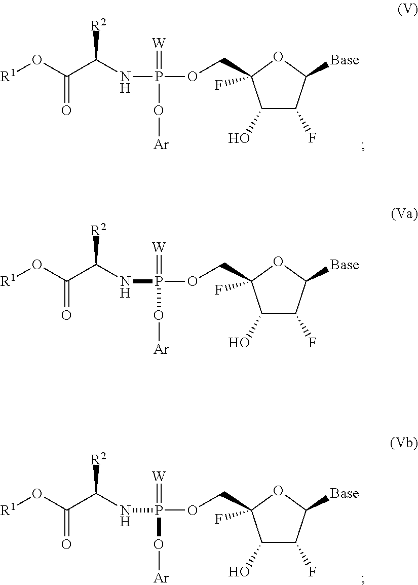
[R1]OC(C(NP(=[W])(OCC1(F)C(O)C(F)C([Base])O1)O[Ar])[R2])=O.[R1]OC(C(NP(=[W])(OCC1(F)C(O)C(F)C([Base])O1)O[Ar])[R2])=O.[R1]OC(C(NP(=[W])(OCC1(F)C(O)C(F)C([Base])O1)O[Ar])[R2])=O
